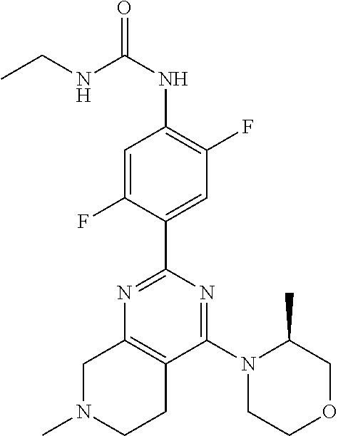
C1(C2=NC3=C(C(N4CCOCC4C)=N2)CCN(C)C3)=CC(F)=C(NC(NCC)=O)C=C1F
